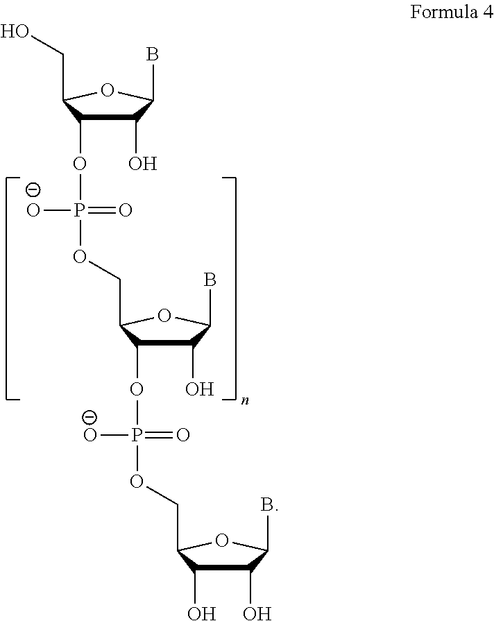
C1(O)C(OP(=O)([O-])OCC2OC(B)C(O)C2OP(=O)([O-])OCC2OC(B)C(O)C2O)C(CO)OC1B
